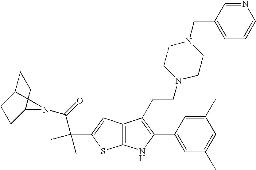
C12=C(C=C(C(C(=O)N3C4CCC3CC4)(C)C)S1)C(CCN1CCN(CC3=CC=CN=C3)CC1)=C(C1=CC(C)=CC(C)=C1)N2
